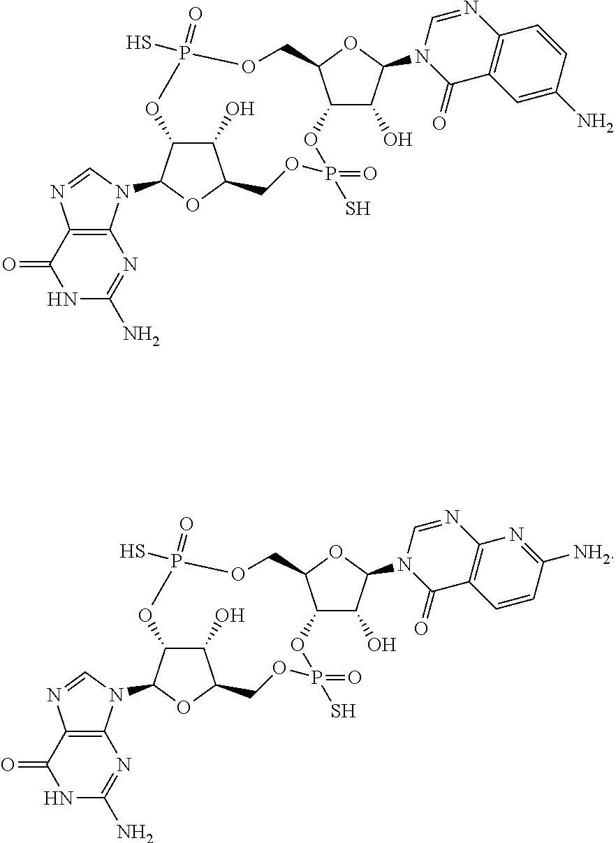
C12=C(C(=O)NC(N)=N1)N=CN2C1C2C(O)C(O1)COP(=O)(S)OC1C(O)C(N3C(=O)C4=C(N=C3)C=CC(N)=C4)OC1COP(S)(=O)O2.C12=C(C(=O)NC(N)=N1)N=CN2C1C2C(O)C(O1)COP(=O)(S)OC1C(O)C(N3C(=O)C4=C(N=C3)N=C([NH2])C=C4)OC1COP(S)(=O)O2
